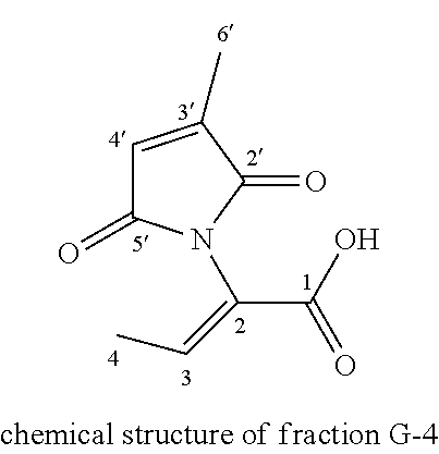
C1=C(C)C(=O)N(C(=CC)C(O)=O)C1=O
